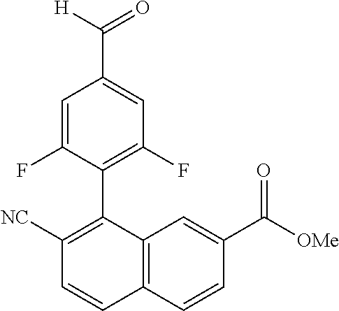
C1([NC])=C(C2=C(F)C=C(C(=O)[H])C=C2F)C2=C(C=C1)C=CC(C([OMe])=O)=C2
